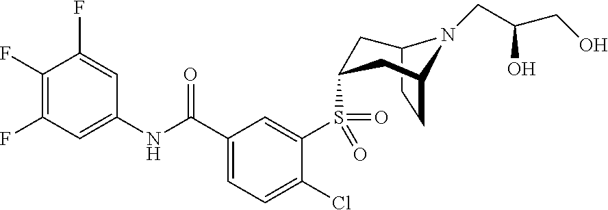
C1(F)=C(F)C=C(NC(C2=CC=C(Cl)C(S(=O)(C3CC4CCC(C3)N4CC(CO)O)=O)=C2)=O)C=C1F
